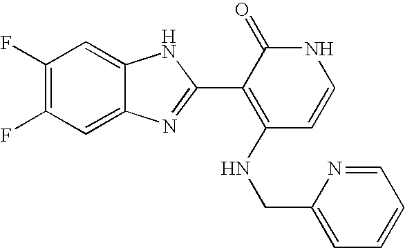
C1=C2C(=CC(F)=C1F)NC(C1=C(NCC3=CC=CC=N3)C=CNC1=O)=N2
